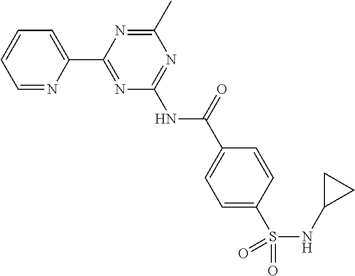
C1=NC(C2=NC(NC(C3=CC=C(S(NC4CC4)(=O)=O)C=C3)=O)=NC(C)=N2)=CC=C1
